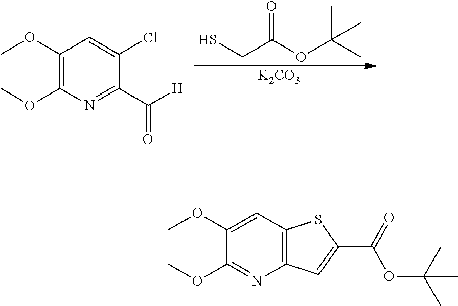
SCC(=O)OC(C)(C)C.[K2CO3].C1(OC)=C(OC)N=C(C(=O)[H])C(Cl)=C1.C1(OC)=CC2=C(N=C1OC)C=C(C(OC(C)(C)C)=O)S2
